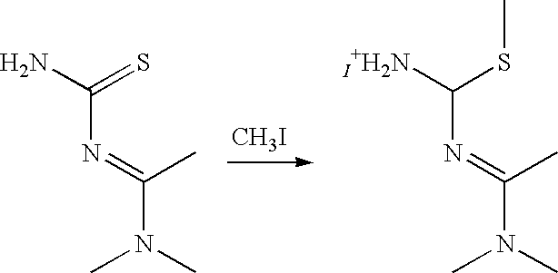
[CH3I].C(N(C)C)(=NC(N)=S)C.C(N(C)C)(=NC([I+H2N])SC)C
